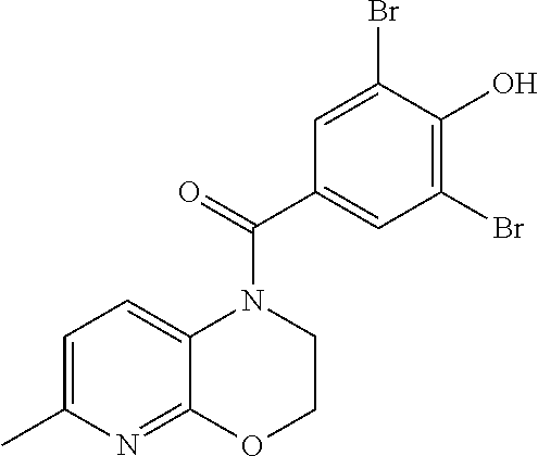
C1=C(C)N=C2C(=C1)N(C(C1=CC(Br)=C(O)C(Br)=C1)=O)CCO2
